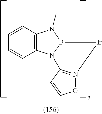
C12=C(N3B(N1C)[Ir]N1=C3C=CO1)C=CC=C2
